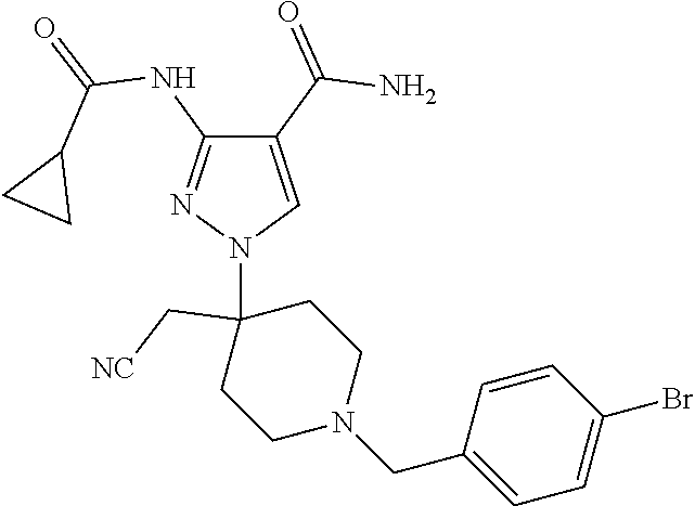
C1(C(=O)N)=CN(C2(C[NC])CCN(CC3=CC=C(Br)C=C3)CC2)N=C1NC(=O)C1CC1
